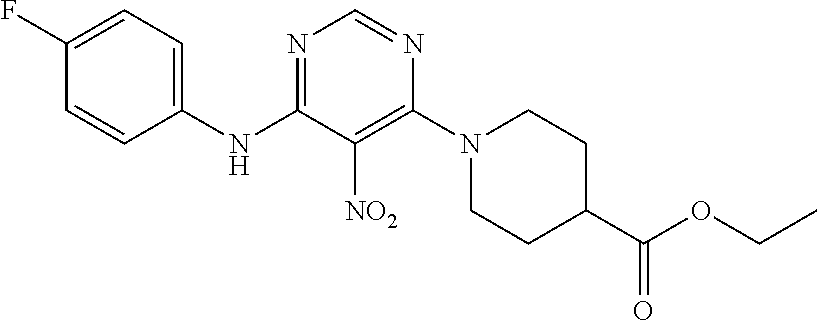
N1=C(NC2=CC=C(F)C=C2)C([NO2])=C(N2CCC(C(OCC)=O)CC2)N=C1
